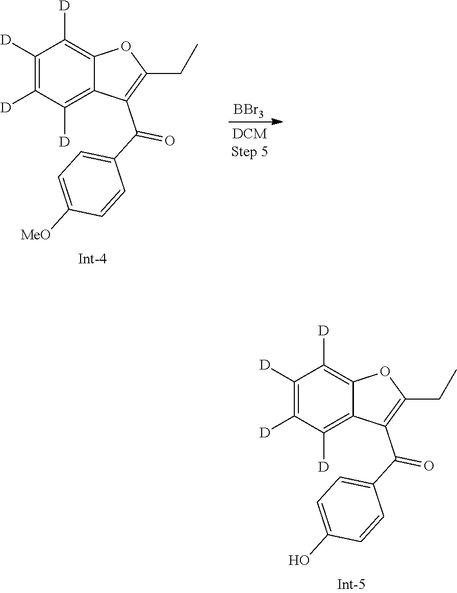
[BBr3].C1([D])=C([D])C([D])=C2C(=C1[D])OC(CC)=C2C(C1=CC=C([MeO])C=C1)=O.C1([D])=C([D])C([D])=C2C(=C1[D])OC(CC)=C2C(C1=CC=C(O)C=C1)=O
